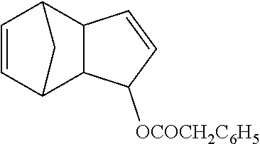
C1=CC2C3C(C1C2)C=CC3[OCOCH2C6H5]
